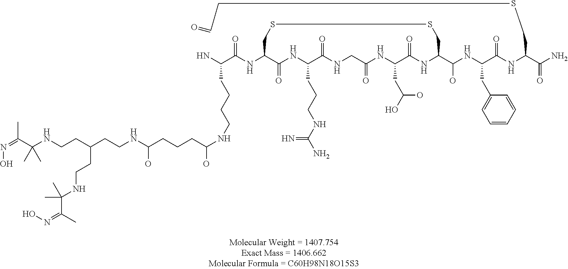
N(=C(C(NCCC(CCNC(CCCC(NCCCCC(N)C(NC1C(=O)NC(CCCNC(N)=N)C(=O)NCC(=O)NC(CC(O)O)C(=O)NC(C(O)NC(C(NC(C(N)=O)CSCC=O)=O)CC2=CC=CC=C2)CSSC1)=O)O)O)CCNC(C(=NO)C)(C)C)(C)C)C)O
